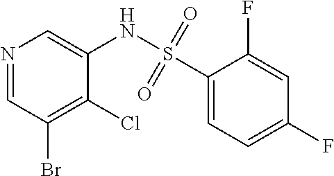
C1(S(NC2=CN=CC(Br)=C2Cl)(=O)=O)=CC=C(F)C=C1F
